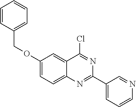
C1(OCC2=CC=CC=C2)=CC=C2C(=C1)C(Cl)=NC(C1=CC=CN=C1)=N2
